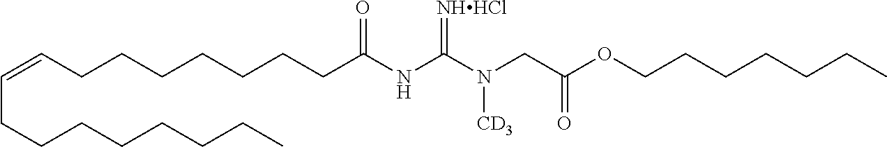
C(C=CCCCCCCCC(NC(N(CC(OCCCCCCC)=O)[CD3])=[NHHCl])=O)CCCCCCC
